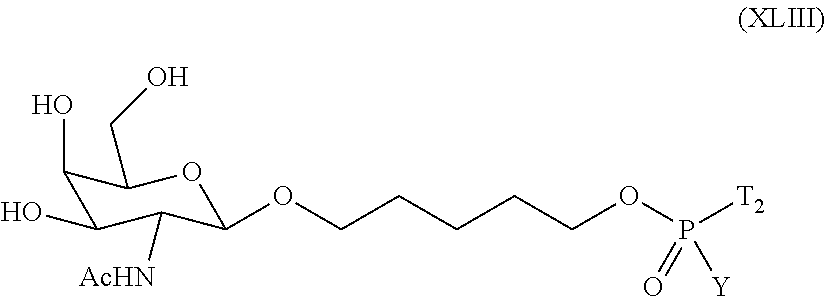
C1(O)C(O)C([AcHN])C(OCCCCCOP(=O)([Y])[T2])OC1CO
